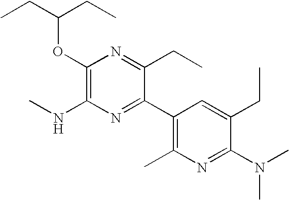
CCC(CC)OC1=C(NC)N=C(C2=C(C)N=C(N(C)C)C(CC)=C2)C(CC)=N1
